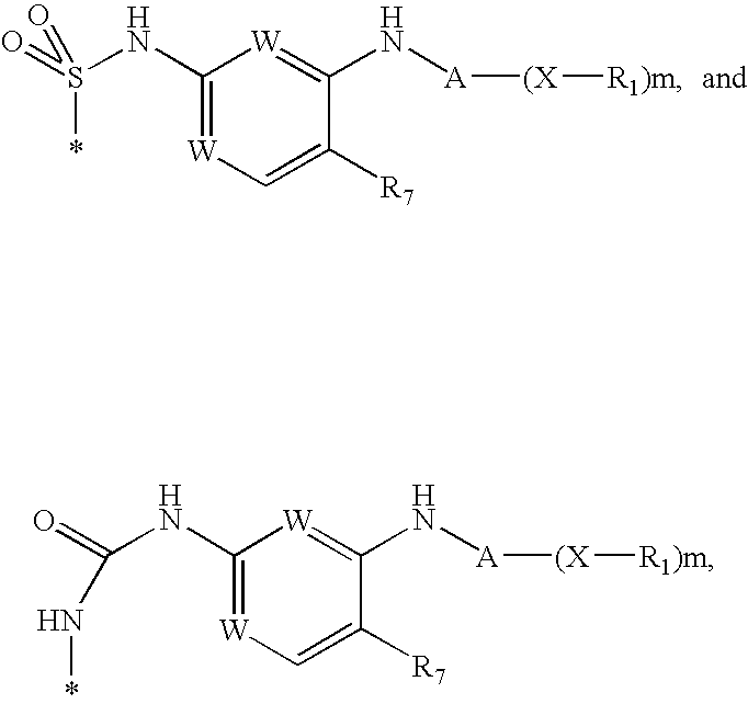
S(NC1=[W]C=C([R7])C(N[A][(X][R1)m])=[W]1)(=O)(*)=O.C(NC1=[W]C=C([R7])C(N[A][(X][R1)m])=[W]1)(=O)N*
